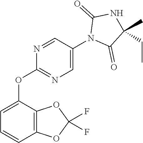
O(C1=NC=C(N2C(=O)C(C)(CC)NC2=O)C=N1)C1=CC=CC2=C1OC(F)(F)O2
